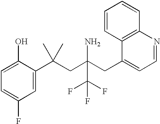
C1(C(CC(CC2=CC=NC3=C2C=CC=C3)(N)C(F)(F)F)(C)C)=CC(F)=CC=C1O
